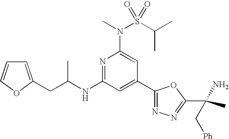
N1=C(NC(CC2=CC=CO2)C)C=C(C2=NN=C(C(C)(N)C[Ph])O2)C=C1N(C)S(C(C)C)(=O)=O
